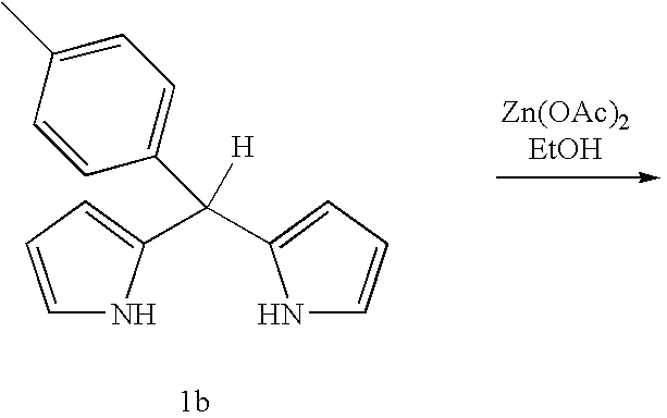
C1=CC=C(C(C2=CC=C(C)C=C2)([H])C2=CC=CN2)N1
